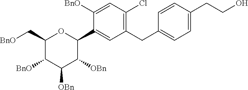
C1(C[BnO])C([BnO])C([OBn])C([OBn])C(C2=CC(CC3=CC=C(CCO)C=C3)=C(Cl)C=C2[BnO])O1
